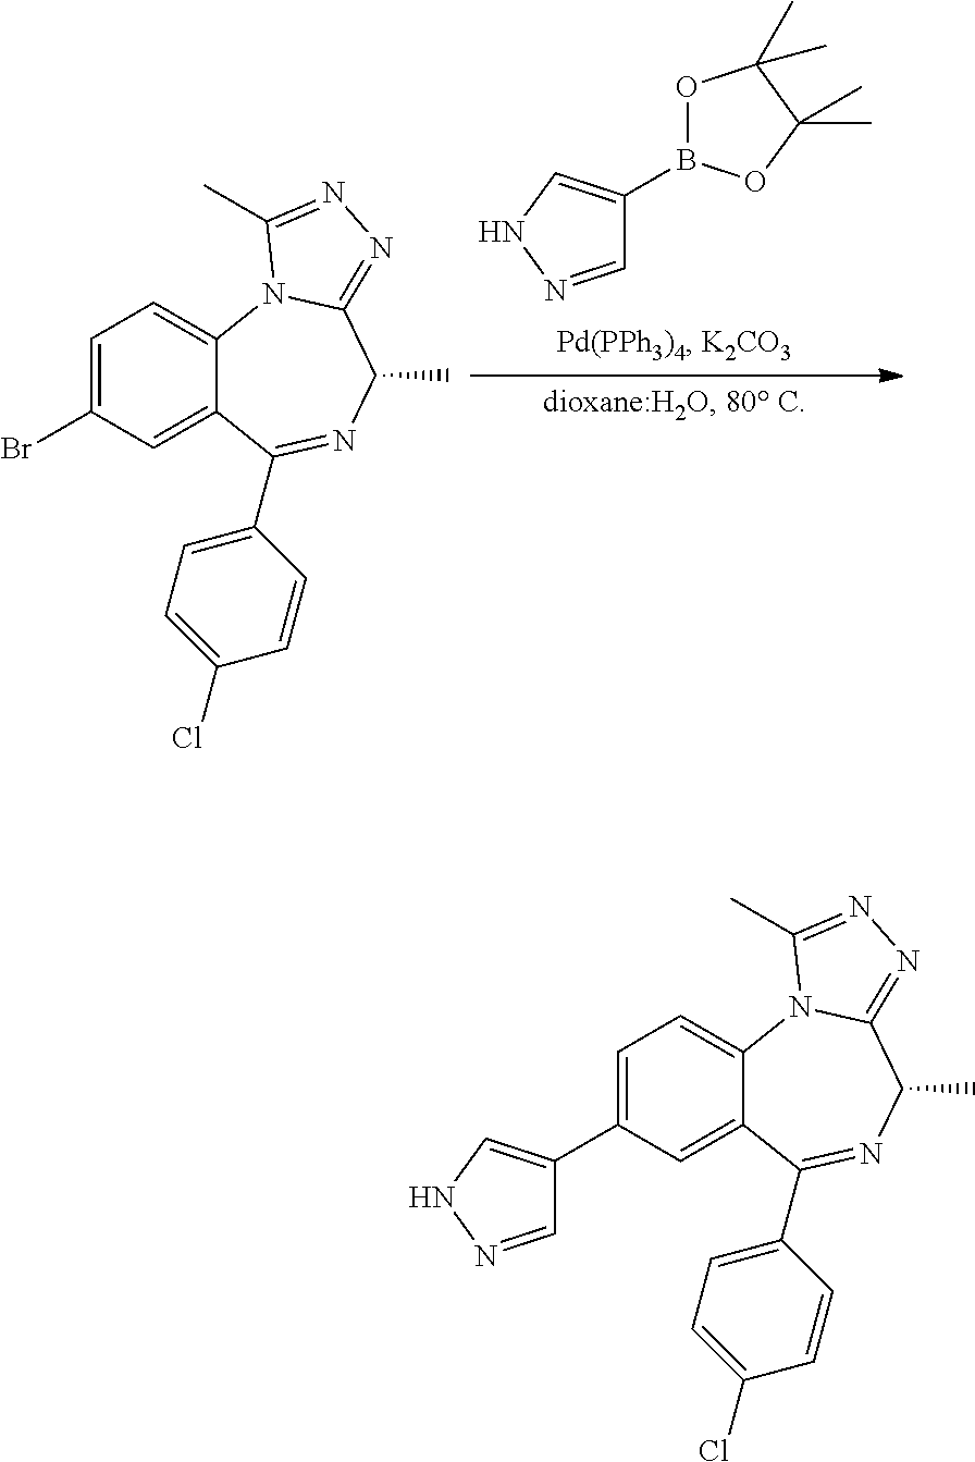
C1=C(Br)C=C2C(=C1)N1C(=NN=C1C)C(C)N=C2C1=CC=C(Cl)C=C1.O1B(C2=CNN=C2)OC(C)(C)C1(C)C.C1=C(C2=CNN=C2)C=C2C(=C1)N1C(=NN=C1C)C(C)N=C2C1=CC=C(Cl)C=C1
